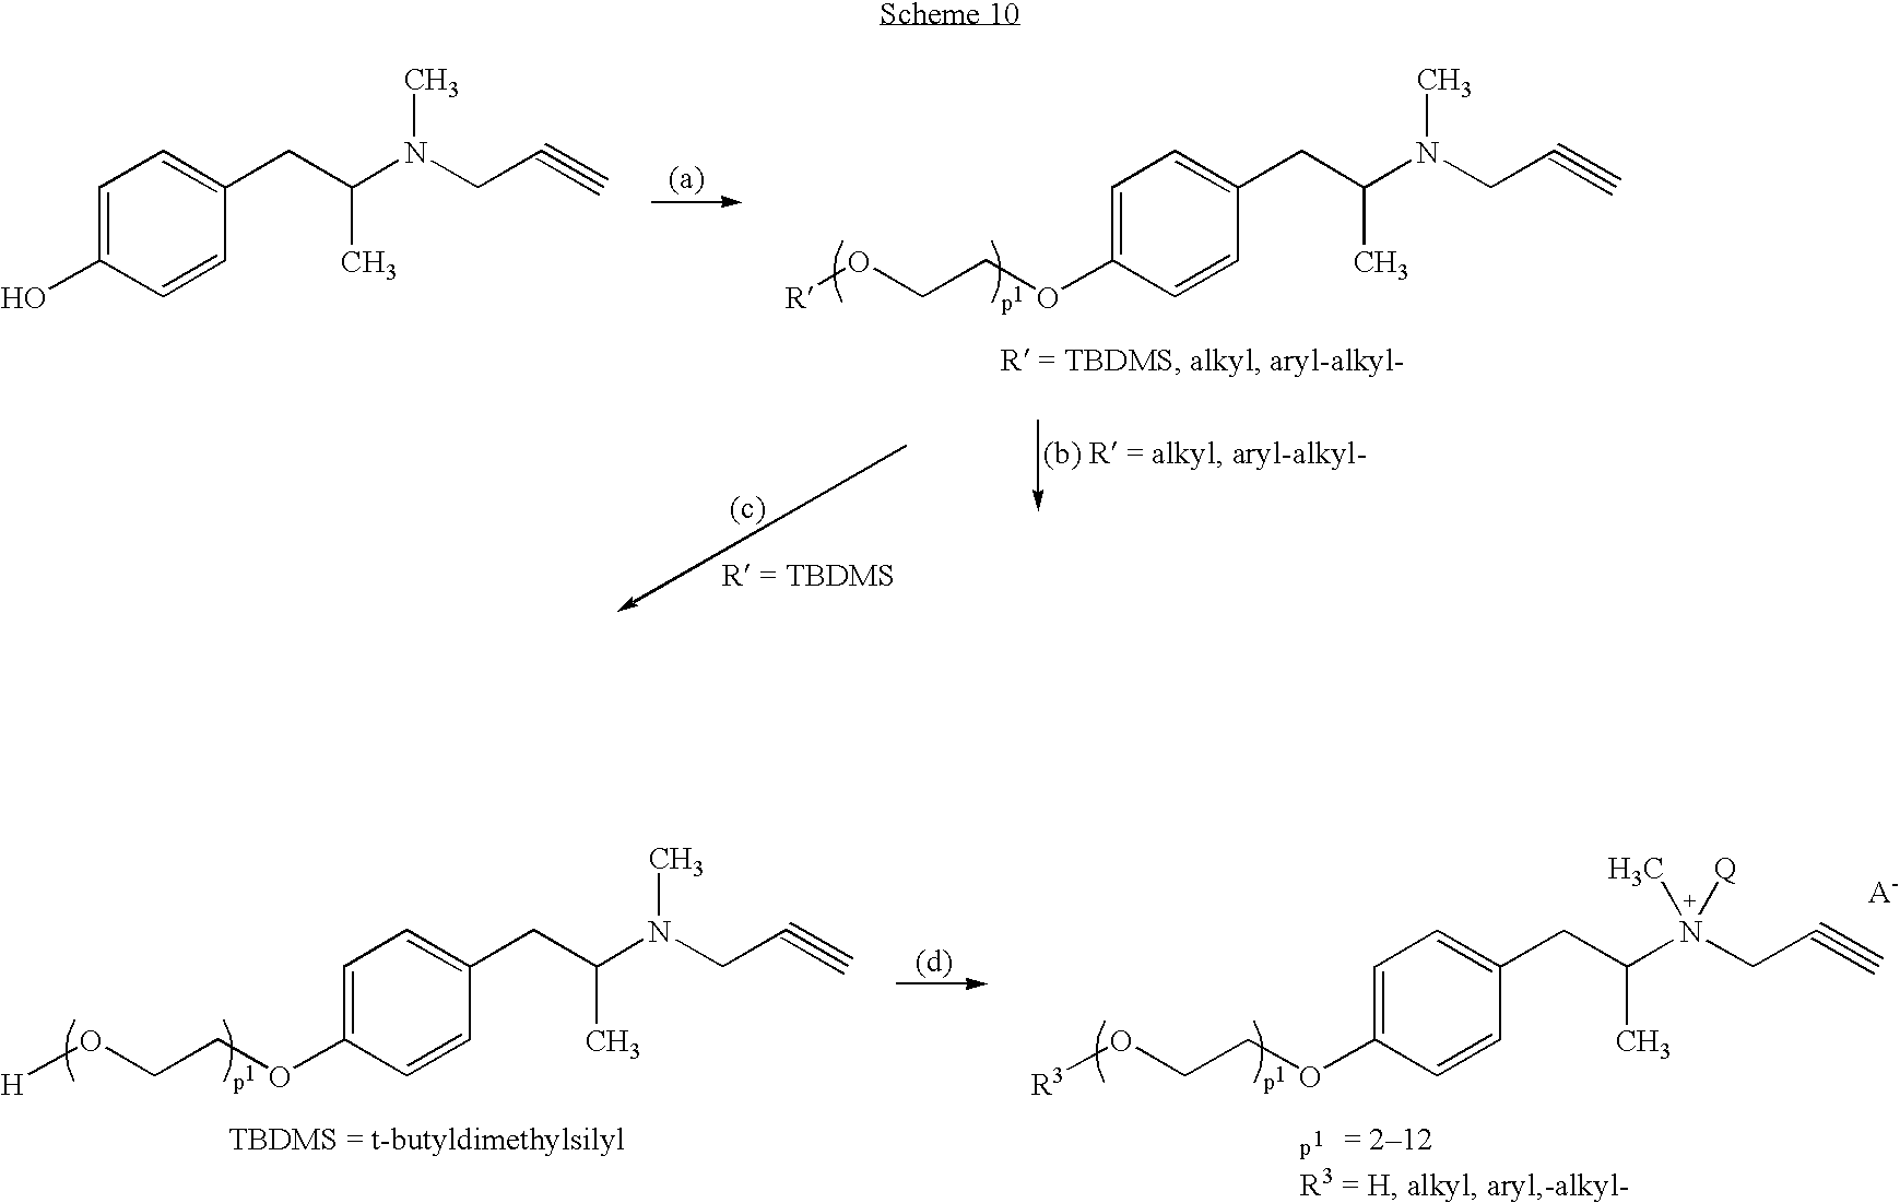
C1=C(OCCO[R])C=CC(CC(N(CC#C)C)C)=C1.C1=C(O)C=CC(CC(N(CC#C)C)C)=C1.C1=C(OCCO[R3])C=CC(CC(N(CC#C)(C)[Q])C)=C1.C1=C(OCCO[H])C=CC(CC(N(CC#C)C)C)=C1
